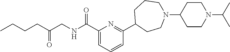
C1(C(NCC(CCCC)=O)=O)=CC=CC(C2CCN(C3CCN(C(C)C)CC3)CCC2)=N1
